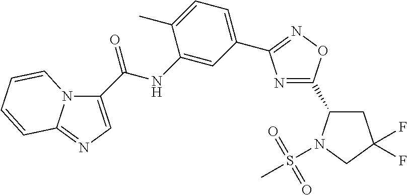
C1(C(NC2=CC(C3=NOC(C4CC(F)(F)CN4S(C)(=O)=O)=N3)=CC=C2C)=O)=CN=C2N1C=CC=C2
